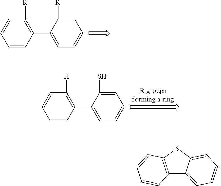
C12=C(SC3=CC=CC=C13)C=CC=C2.C1=CC(C2=CC=CC=C2[R])=C([R])C=C1.C1=CC(C2=CC=CC=C2S)=C([H])C=C1
